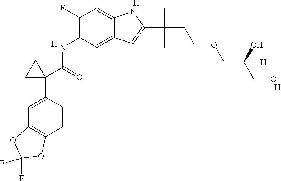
C1=CC(C2(C(NC3=C(F)C=C4C(=C3)C=C(C(C)(CCOCC(CO)(O)[H])C)N4)=O)CC2)=CC2=C1OC(F)(F)O2.[H].[H].[H]
